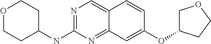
C1=CC2=CN=C(NC3CCOCC3)N=C2C=C1OC1COCC1
